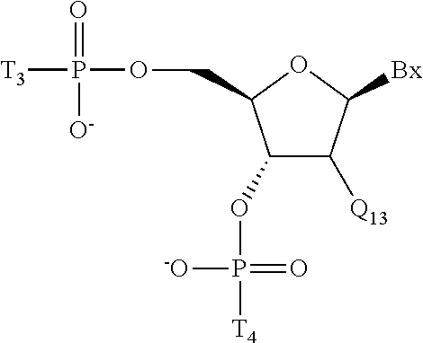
C1(OP([T4])([-O])=O)C([Q13])C([Bx])OC1COP(=O)([O-])[T3]
